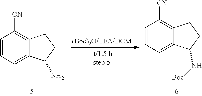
C12=C([CN])C=CC=C1C(N[Boc])CC2.C12=C([CN])C=CC=C1C(N)CC2.[(Boc)2O/TEA/DCM]
